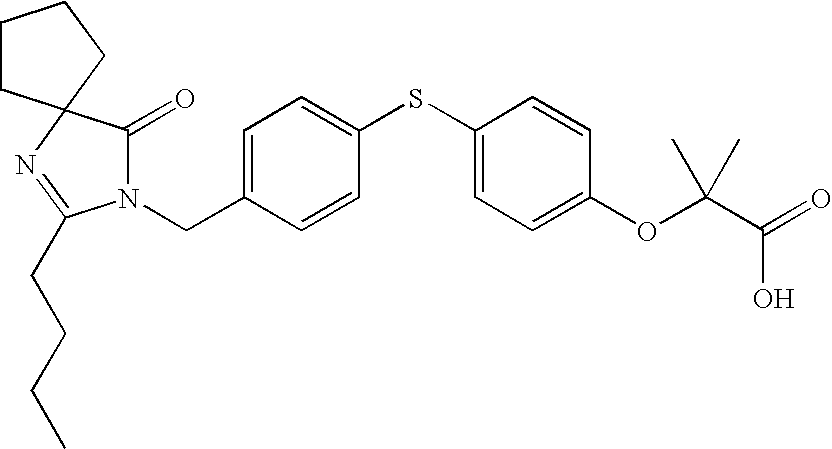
C12(N=C(CCCC)N(CC3=CC=C(SC4=CC=C(OC(C(=O)O)(C)C)C=C4)C=C3)C1=O)CCCC2
